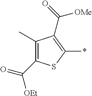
C1(C)=C(C(=O)[OEt])SC(*)=C1C(=O)[OMe]
